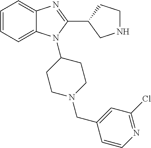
C1=CC=C2C(=C1)N=C(C1CNCC1)N2C1CCN(CC2=CC(Cl)=NC=C2)CC1
